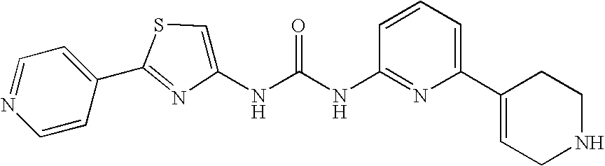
C1=CC(C2=NC(NC(NC3=NC(C4=CCNCC4)=CC=C3)=O)=CS2)=CC=N1
